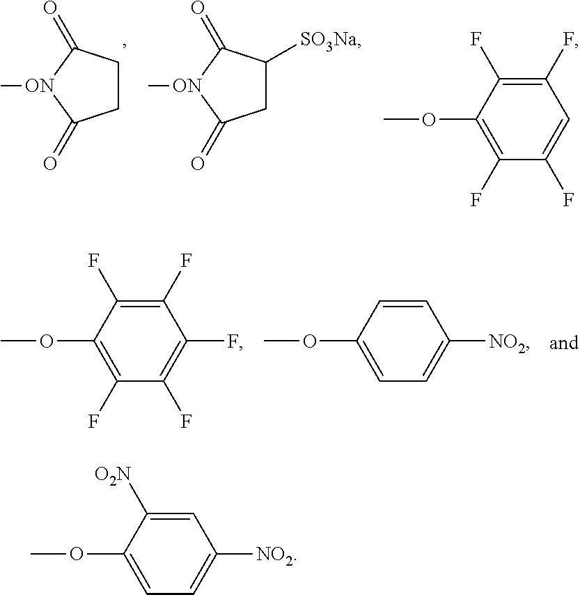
O(C)C1=CC=C([NO2])C=C1[O2N].C1CC(=O)[ON](C)C1=O.C1C([SO3Na])C(=O)[ON](C)C1=O.O(C)C1=C(F)C(F)=CC(F)=C1F.O(C)C1=C(F)C(F)=C(F)C(F)=C1F.O(C)C1=CC=C([NO2])C=C1
